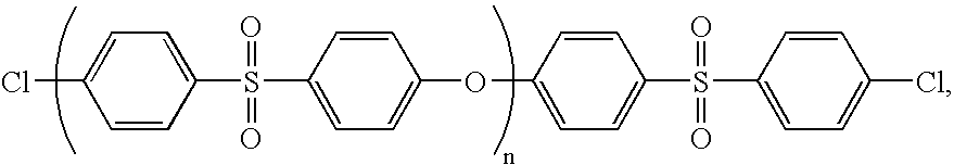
C1=C(Cl)C=CC(S(=O)(=O)C2=CC=C(OC3=CC=C(S(=O)(=O)C4=CC=C(Cl)C=C4)C=C3)C=C2)=C1
